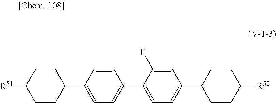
C1(C2CCC([R51])CC2)=CC=C(C2=CC=C(C3CCC([R52])CC3)C=C2F)C=C1
